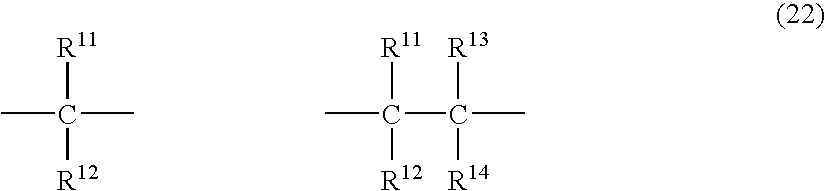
CC([R11])(C)[R12].CC([R11])(C([R13])([R14])C)[R12]
